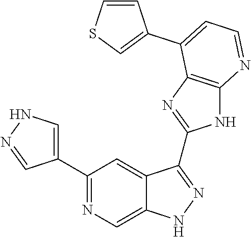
C1(C2=NC=C3C(=C2)C(C2=NC4=C(N2)N=CC=C4C2=CSC=C2)=NN3)=CNN=C1
